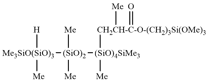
[Me3SiO(SiO)3]([(SiO)2]([(SiO)4SiMe3]([CH2CH-C-O-(CH2)3Si(OMe)3]([Me])=O)[Me])([Me])[Me])([H])[Me]
